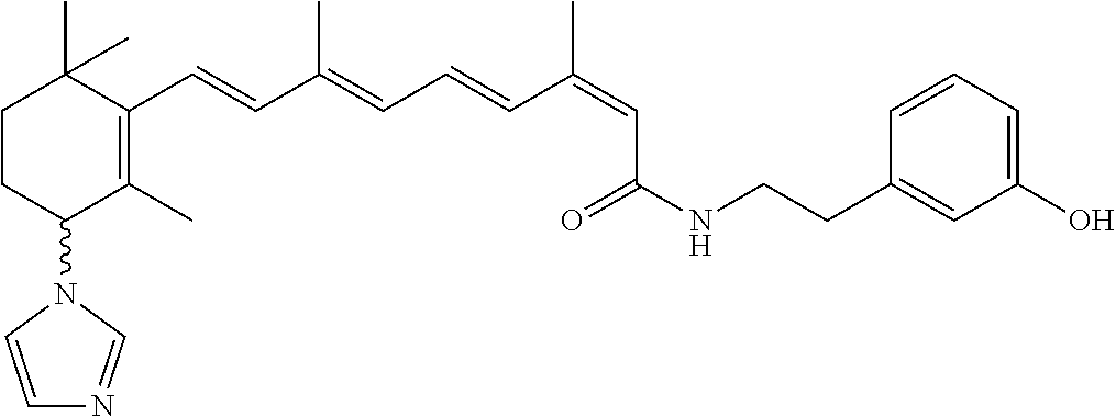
C1CC(N2C=CN=C2)C(C)=C(C=CC(=CC=CC(=CC(NCCC2=CC(O)=CC=C2)=O)C)C)C1(C)C
